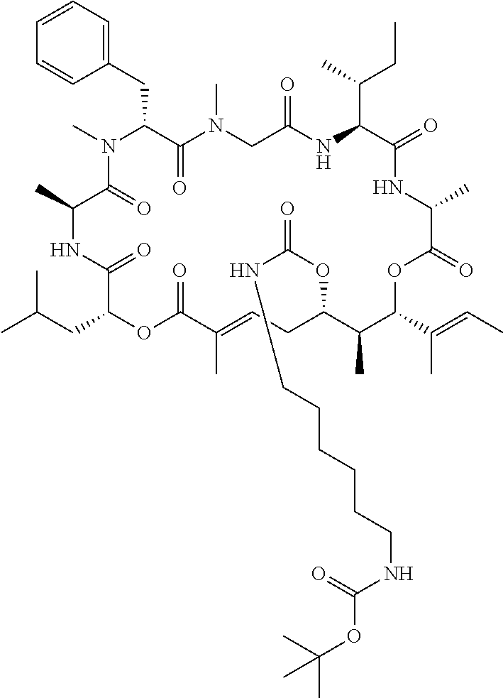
C1=CC=C(CC2C(=O)N(C)CC(=O)NC(C(C)CC)C(=O)NC(C)C(=O)OC(C(C)=CC)C(C)C(OC(NCCCCCCNC(=O)OC(C)(C)C)=O)CC=C(C)C(=O)OC(CC(C)C)C(=O)NC(C)C(=O)N2C)C=C1
